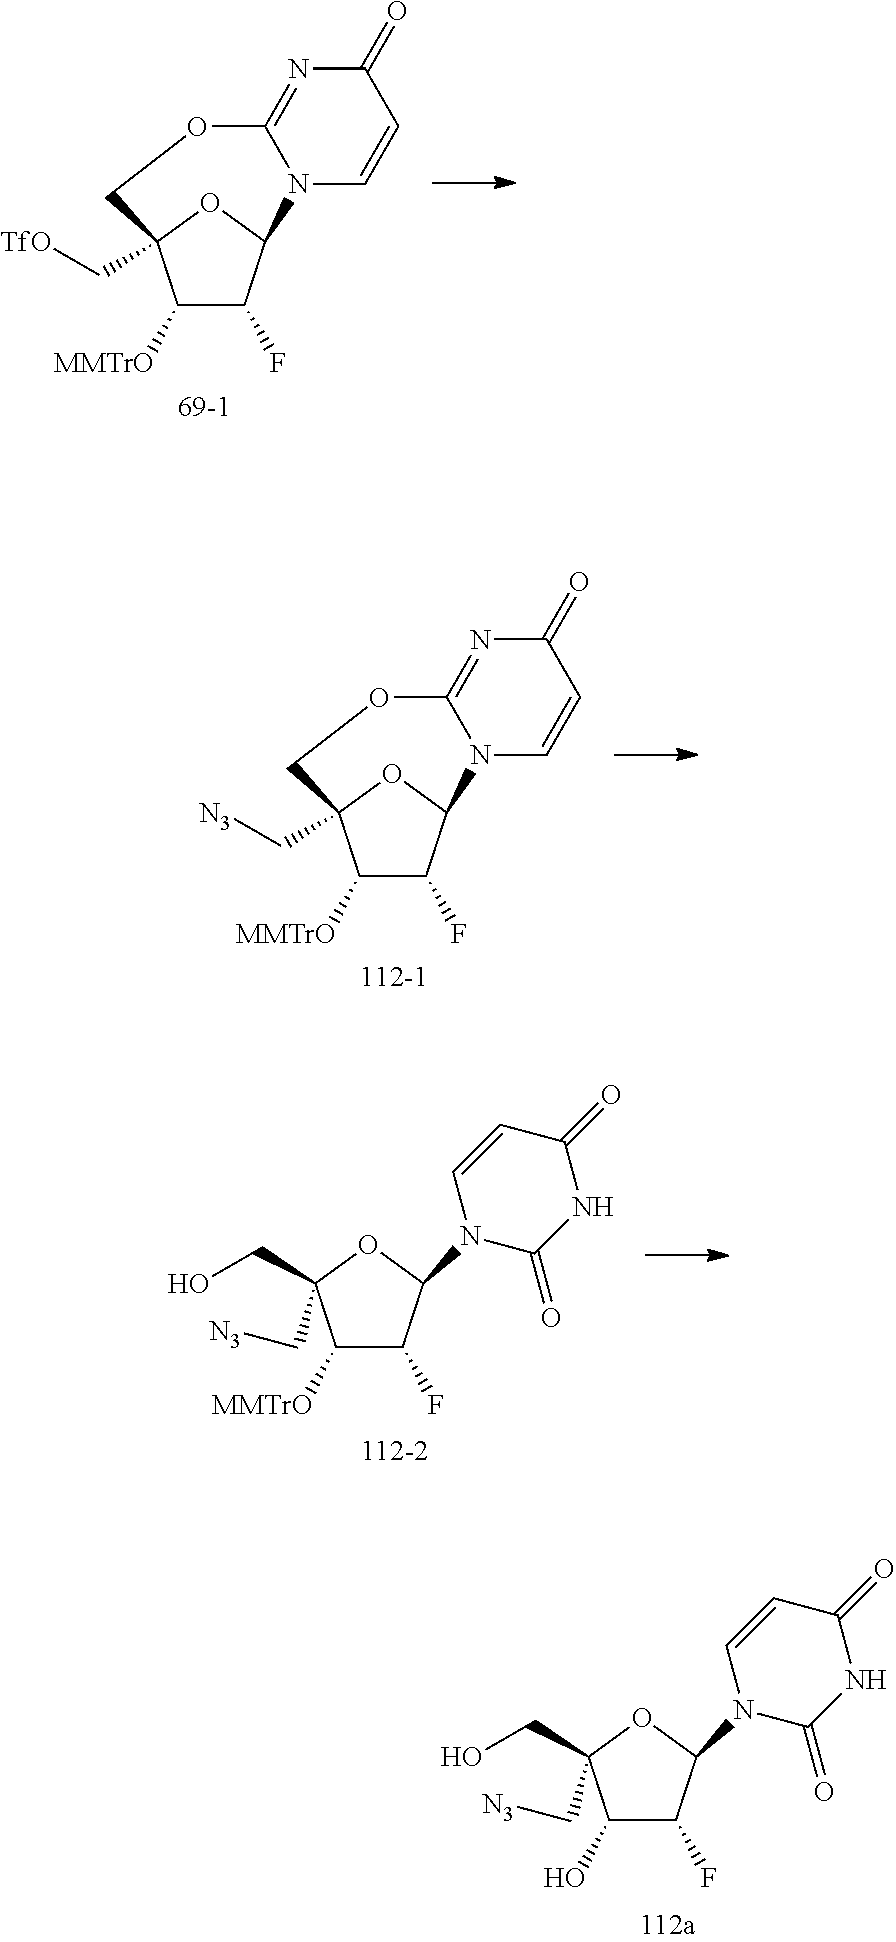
C1(O)C(F)C(N2C(=O)NC(=O)C=C2)OC1(CO)C[N3].C1([MMTrO])C(F)C2OC1(C[TfO])COC1=NC(=O)C=CN12.C1([MMTrO])C(F)C2OC1(C[N3])COC1=NC(=O)C=CN12.C1([MMTrO])C(F)C(N2C(=O)NC(=O)C=C2)OC1(CO)C[N3]
